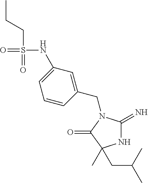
CCCS(=O)(=O)NC1=CC=CC(CN2C(=N)NC(CC(C)C)(C)C2=O)=C1
